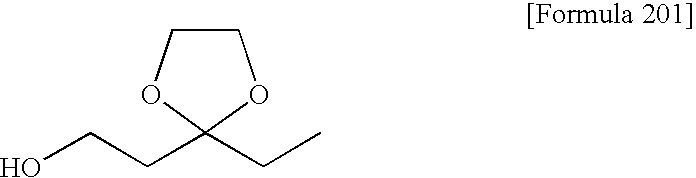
C1COC(CCO)(CC)O1
